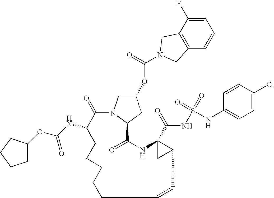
C1=C(F)C2=C(C=C1)CN(C(=O)OC1CN3C(C1)C(=O)NC1(C(=O)NS(=O)(=O)NC4=CC=C(Cl)C=C4)CC1C=CCCCCCC(NC(OC1CCCC1)=O)C3=O)C2
